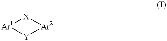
[Ar1]1[X][Ar2][Y]1
